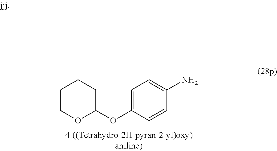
C1(N)=CC=C(OC2CCCCO2)C=C1
